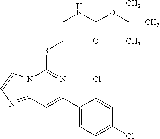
C1(C2=CC3=NC=CN3C(SCCNC(=O)OC(C)(C)C)=N2)=CC=C(Cl)C=C1Cl
